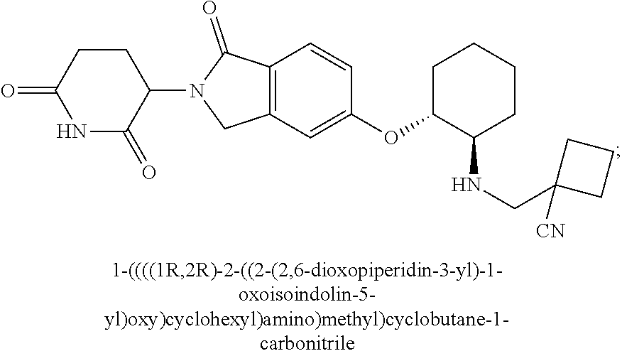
C1CC(=O)NC(=O)C1N1CC2=C(C1=O)C=CC(OC1C(NCC3([CN])CCC3)CCCC1)=C2
